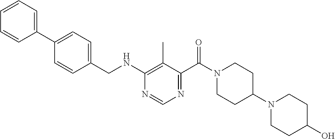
C1=CC(CNC2=C(C)C(C(N3CCC(N4CCC(O)CC4)CC3)=O)=NC=N2)=CC=C1C1=CC=CC=C1
